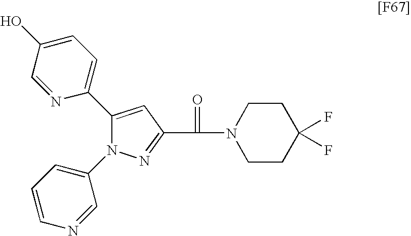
C1(C2=CC=C(O)C=N2)=CC(C(=O)N2CCC(F)(F)CC2)=NN1C1=CC=CN=C1
